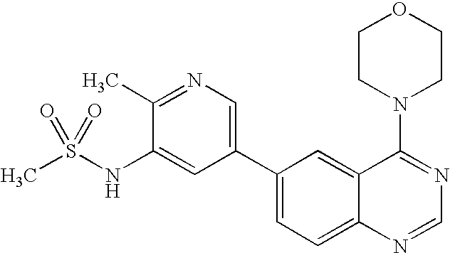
CS(NC1=CC(C2=CC=C3C(=C2)C(N2CCOCC2)=NC=N3)=CN=C1C)(=O)=O
